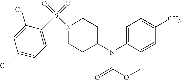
C1=C2C(=CC(C)=C1)COC(=O)N2C1CCN(S(=O)(=O)C2=CC=C(Cl)C=C2Cl)CC1
